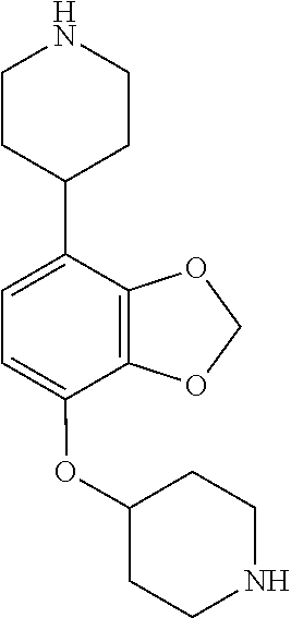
C1=C(OC2CCNCC2)C2=C(C(C3CCNCC3)=C1)OCO2
